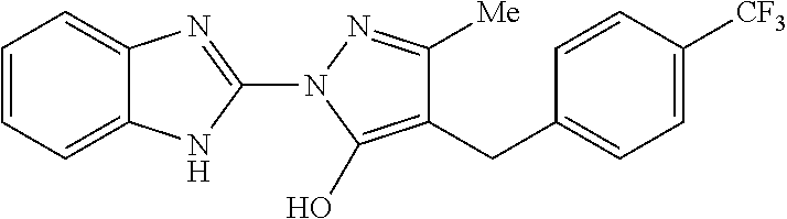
C1=CC=C2C(=C1)N=C(N1C(O)=C(CC3=CC=C([CF3])C=C3)C([Me])=N1)N2
